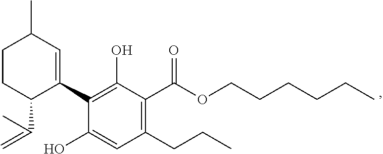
C1CC(C(=C)C)C(C2=C(O)C(C(OCCCCCC)=O)=C(CCC)C=C2O)=CC1C
